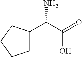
C1C(C(C(=O)O)N)CCC1
